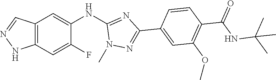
N(C(C)(C)C)C(C1=C(OC)C=C(C2=NN(C)C(NC3=CC4=C(C=C3F)NN=C4)=N2)C=C1)=O
